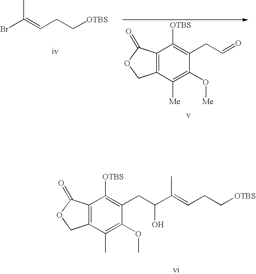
BrC(=CCC[OTBS])C.C12=C(C([Me])=C(O[Me])C(CC=O)=C1[OTBS])COC2=O.C12=C(C(C)=C(OC)C(CC(C(=CCC[OTBS])C)O)=C1[OTBS])COC2=O
